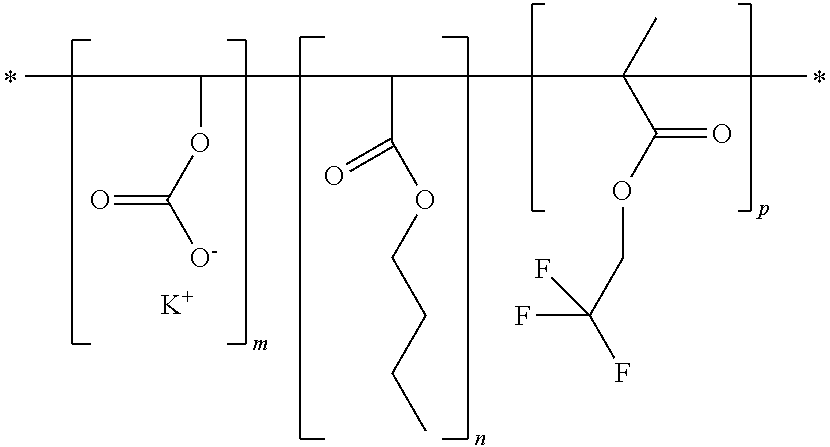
CC(C(C(C)(C)C(=O)OCC(F)(F)F)C(=O)OCCCC)OC([O-])=O.[K]
